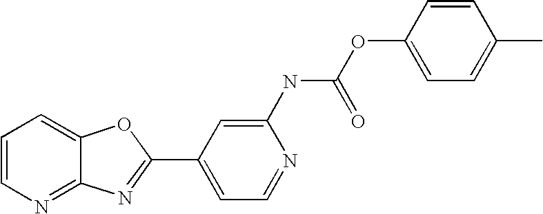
C12=NC=CC=C1OC(C1=CC=NC(NC(OC3=CC=C(C)C=C3)=O)=C1)=N2
